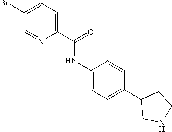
C1(NC(C2=CC=C(Br)C=N2)=O)=CC=C(C2CNCC2)C=C1
